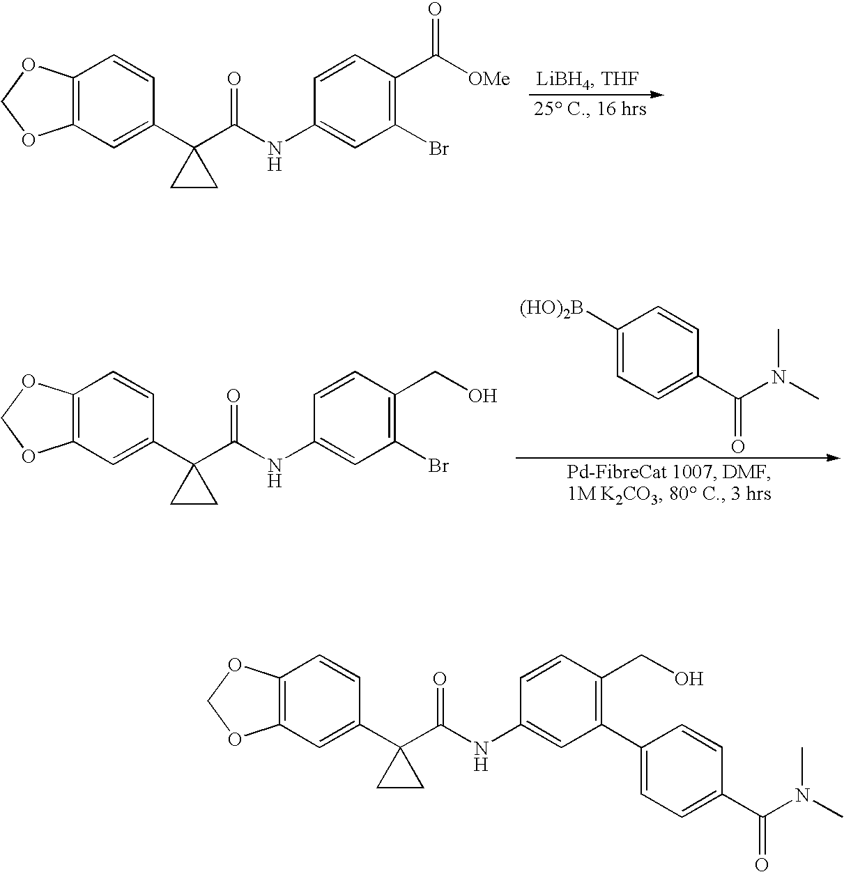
C12=C(OCO1)C=CC(C1(C(NC3=CC(Br)=C(C([OMe])=O)C=C3)=O)CC1)=C2.C1([(HO)2B])=CC=C(C(N(C)C)=O)C=C1.C12=C(OCO1)C=CC(C1(C(NC3=CC(Br)=C(CO)C=C3)=O)CC1)=C2.C12=C(OCO1)C=CC(C1(C(NC3=CC(C4=CC=C(C(N(C)C)=O)C=C4)=C(CO)C=C3)=O)CC1)=C2
